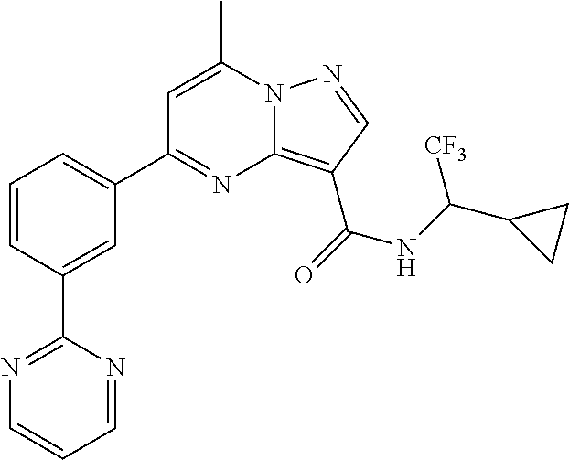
C1=C(C)N2C(=C(C(=O)NC(C3CC3)[CF3])C=N2)N=C1C1=CC=CC(C2=NC=CC=N2)=C1
